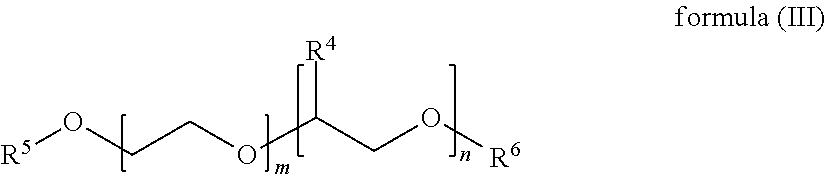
[R5]OCCOC(CO[R6])[R4]
